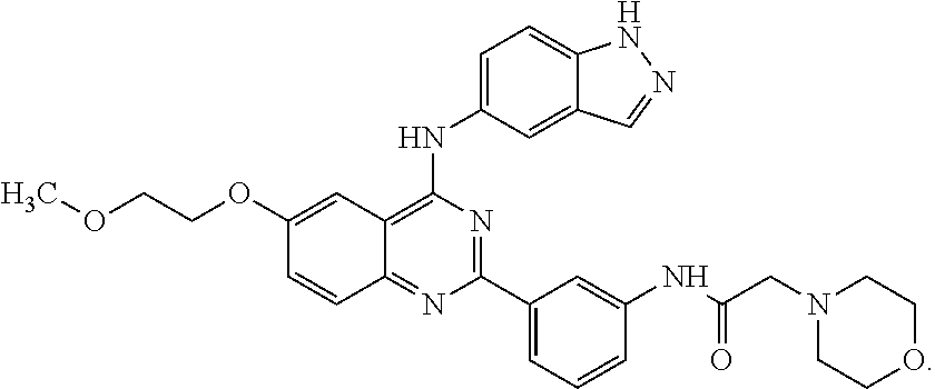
C1(C2=NC(NC3=CC=C4C(=C3)C=NN4)=C3C(=N2)C=CC(OCCOC)=C3)=CC=CC(NC(CN2CCOCC2)=O)=C1
